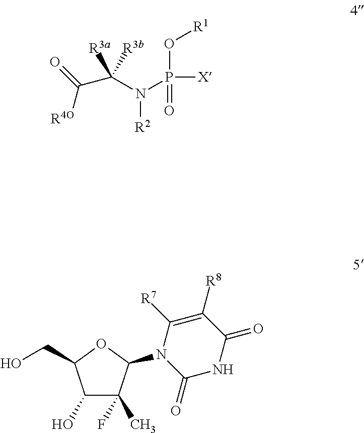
[R1]OP([X])(=O)N(C(C(=O)[R4O])([R3a])[R3b])[R2].C1(O)C(F)(C)C(N2C(=O)NC(=O)C([R8])=C2[R7])OC1CO
